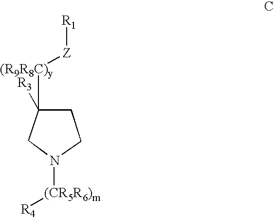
C1([R3])([(R9R8C)y][Z][R1])CN([(CR5R6)m][R4])CC1
